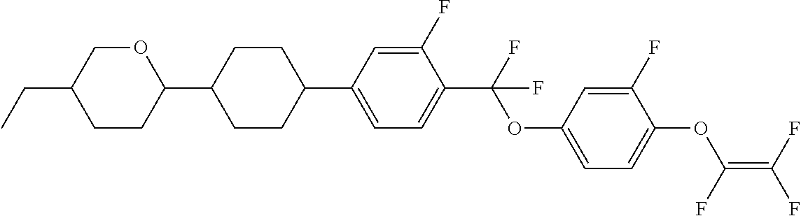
O(C(C1=CC=C(C2CCC(C3OCC(CC)CC3)CC2)C=C1F)(F)F)C1=CC=C(OC(=C(F)F)F)C(F)=C1
